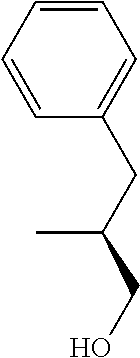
C1=CC=CC(CC(C)CO)=C1
